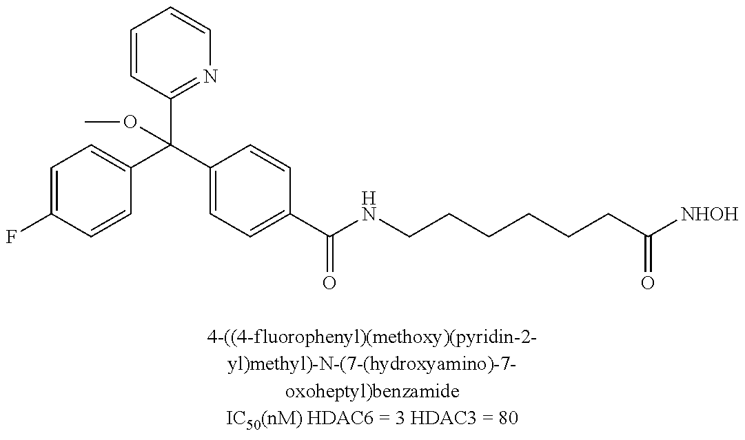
C1=C(F)C=CC(C(C2=CC=C(C(NCCCCCCC([NHOH])=O)=O)C=C2)(C2=NC=CC=C2)OC)=C1
